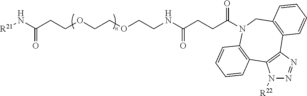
C(NC(CCC(=O)N1CC2=C(C3=C(N([R22])N=N3)C3=C1C=CC=C3)C=CC=C2)=O)COCCOCCC(=O)N[R21]
